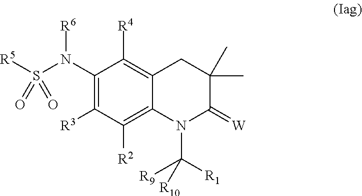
[R5]S(N(C1=C([R3])C([R2])=C2C(=C1[R4])CC(C)(C)C(=[W])N2C([R1])([R9])[R10])[R6])(=O)=O
